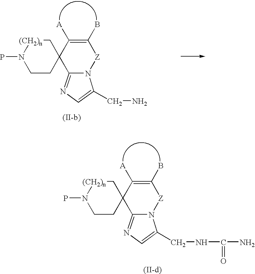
C1CC2(C[(CH2)n]N1P)C1=NC=C(CN)N1[Z]C(B)=C2[A].C1CC2(C[(CH2)n]N1P)C1=NC=C(CNC(N)=O)N1[Z]C(B)=C2[A]
